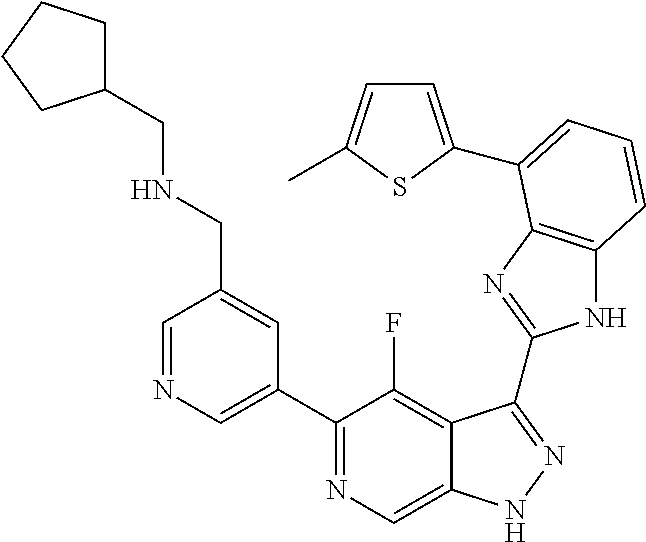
C1=NC=C(C2=NC=C3C(=C2F)C(C2=NC4=C(N2)C=CC=C4C2=CC=C(C)S2)=NN3)C=C1CNCC1CCCC1
